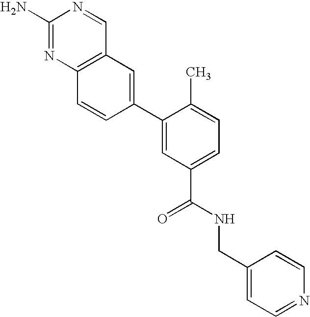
C1(N)=NC2=C(C=N1)C=C(C1=CC(C(NCC3=CC=NC=C3)=O)=CC=C1C)C=C2
